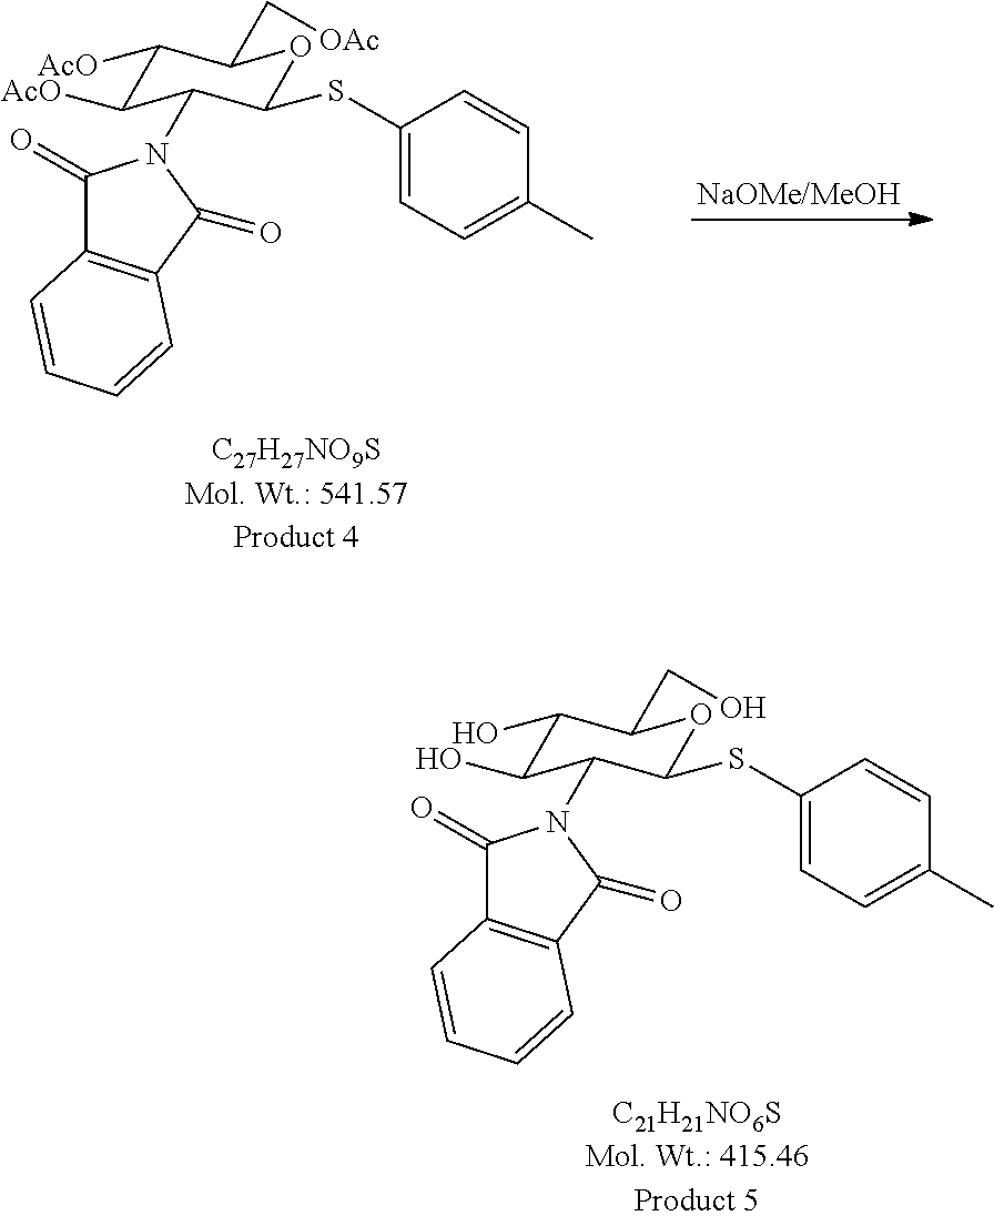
C1(SC2=CC=C(C)C=C2)OC(CO)C(O)C(O)C1N1C(=O)C2=C(C1=O)C=CC=C2.C1(SC2=CC=C(C)C=C2)OC(C[OAc])C([AcO])C([AcO])C1N1C(=O)C2=C(C1=O)C=CC=C2
